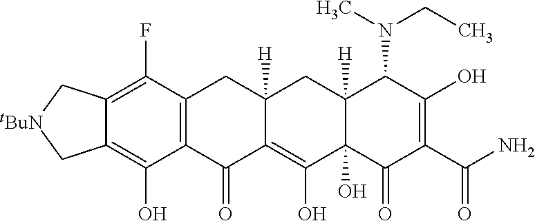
C12=C(C(F)=C3C(=C1O)C[tBuN]C3)CC1([H])C(=C(O)C3(O)C([H])(C1)C(N(CC)C)C(O)=C(C(N)=O)C3=O)C2=O
